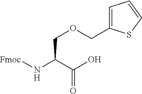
[Fmoc]NC(C(O)=O)COCC1=CC=CS1
